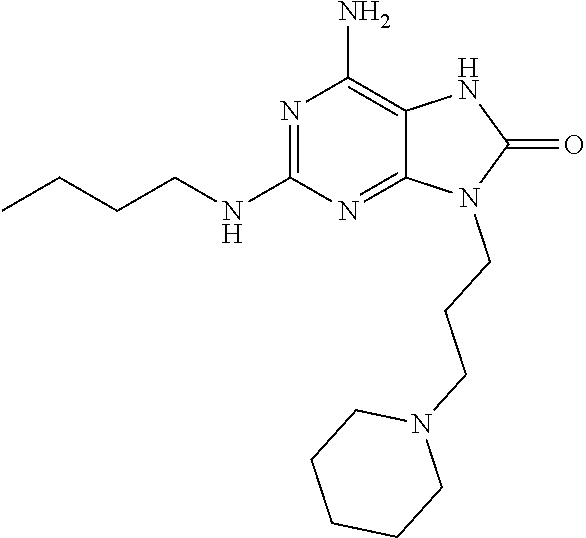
N1=C(NCCCC)N=C2C(=C1N)NC(=O)N2CCCN1CCCCC1
